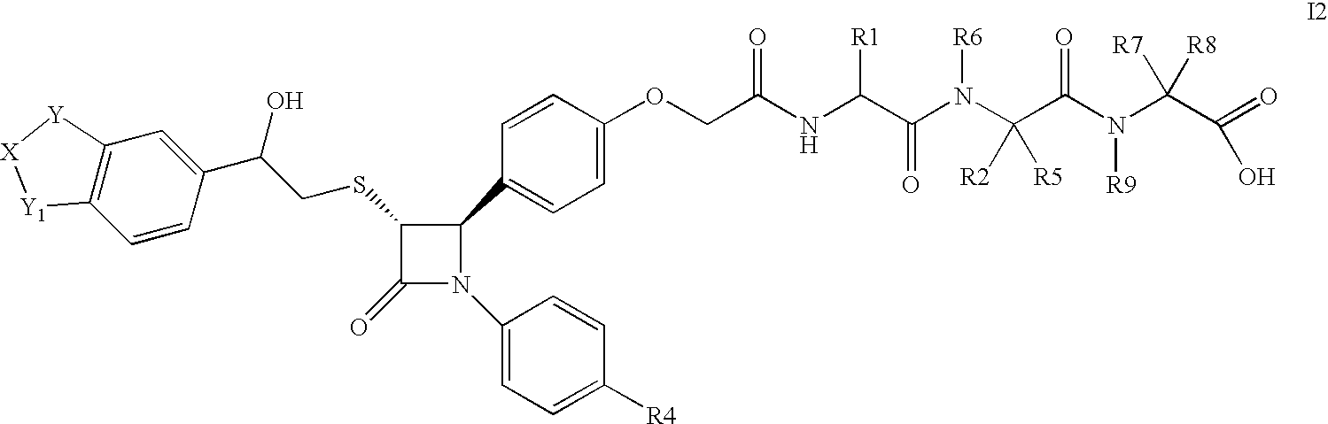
C1(C2=CC=C(OCC(NC(C(N(C(C(N(C(C(=O)O)([R7])[R8])[R9])=O)([R2])[R5])[R6])=O)[R1])=O)C=C2)C(SCC(C2=CC3=C(C=C2)[Y1][X][Y]3)O)C(=O)N1C1=CC=C([R4])C=C1
